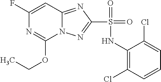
C1(F)=CC2=NC(S(=O)(NC3=C(Cl)C=CC=C3Cl)=O)=NN2C(OCC)=N1
